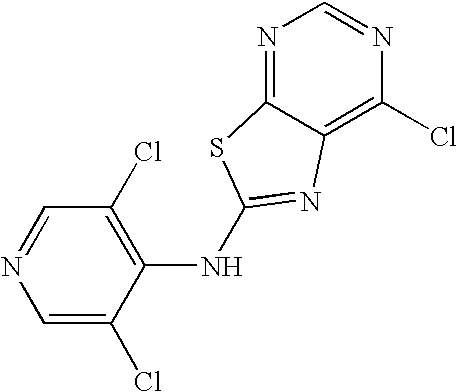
C1(NC2=NC3=C(Cl)N=CN=C3S2)=C(Cl)C=NC=C1Cl
